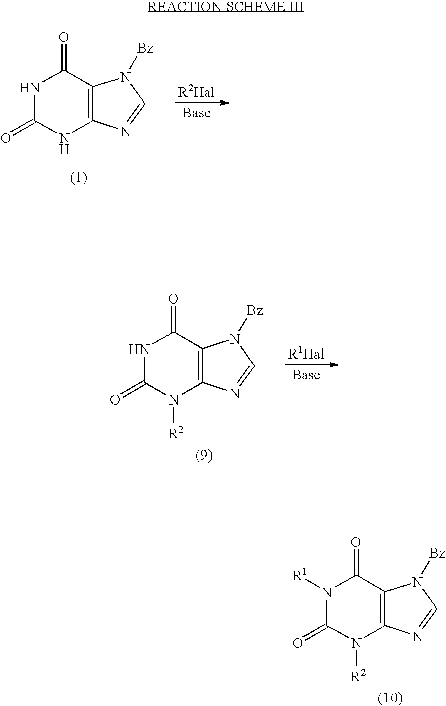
N1C(=O)NC2=C(C1=O)N([Bz])C=N2.N1C(=O)N([R2])C2=C(C1=O)N([Bz])C=N2.N1([R1])C(=O)N([R2])C2=C(C1=O)N([Bz])C=N2
